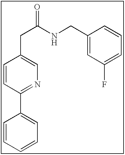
C1=CC=CC=C1C1=NC=C(CC(NCC2=CC(F)=CC=C2)=O)C=C1
